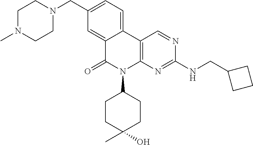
C1(CN2CCN(C)CC2)=CC=C2C(=C1)C(=O)N(C1CCC(O)(C)CC1)C1=C2C=NC(NCC2CCC2)=N1
